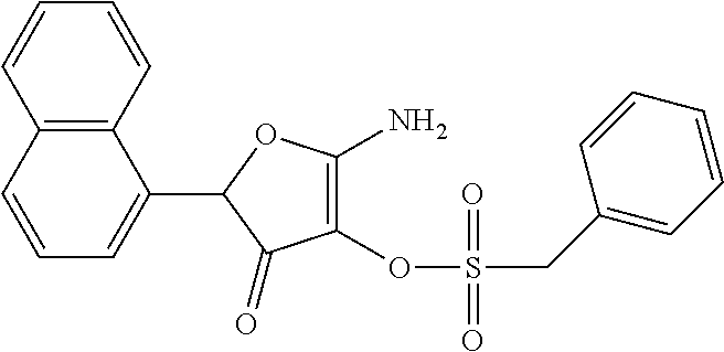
C1(=O)C(OS(CC2=CC=CC=C2)(=O)=O)=C(N)OC1C1=CC=CC2=C1C=CC=C2
